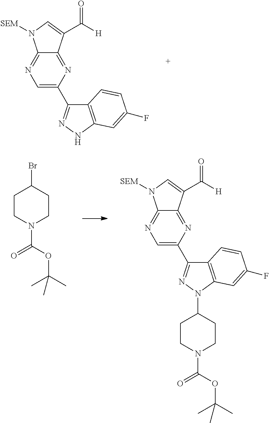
C12=NC(C3=NNC4=C3C=CC(F)=C4)=CN=C1N([SEM])C=C2C([H])=O.C1CN(C(OC(C)(C)C)=O)CCC1Br.C12=NC(C3=NN(C4CCN(C(OC(C)(C)C)=O)CC4)C4=C3C=CC(F)=C4)=CN=C1N([SEM])C=C2C([H])=O
